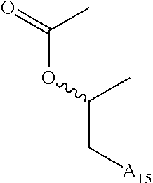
O=C(C)OC(C[A15])C
